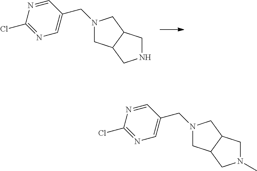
C1=NC(Cl)=NC=C1CN1CC2C(C1)CNC2.C1=NC(Cl)=NC=C1CN1CC2C(C1)CN(C)C2
